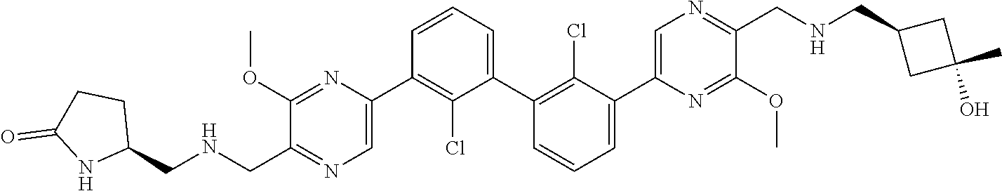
C1(OC)=NC(C2=C(Cl)C(C3=C(Cl)C(C4=CN=C(CNCC5CC(O)(C)C5)C(OC)=N4)=CC=C3)=CC=C2)=CN=C1C[HN]CC1CCC(=O)N1
